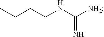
CCCCNC([NH2])=N
